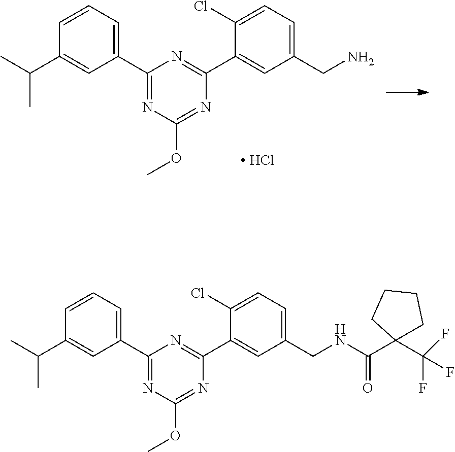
C1(C2=CC=CC(C(C)C)=C2)=NC(OC)=NC(C2=CC(CN)=CC=C2Cl)=N1.[ HCl].C1(C2=CC=CC(C(C)C)=C2)=NC(OC)=NC(C2=CC(CNC(C3(C(F)(F)F)CCCC3)=O)=CC=C2Cl)=N1
